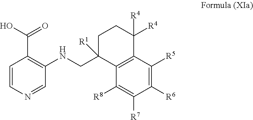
OC(=O)C1=C(NCC2([R1])CCC([R4])([R4])C3=C2C([R8])=C([R7])C([R6])=C3[R5])C=NC=C1
